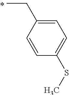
C1=CC(CC)=CC=C1SC
